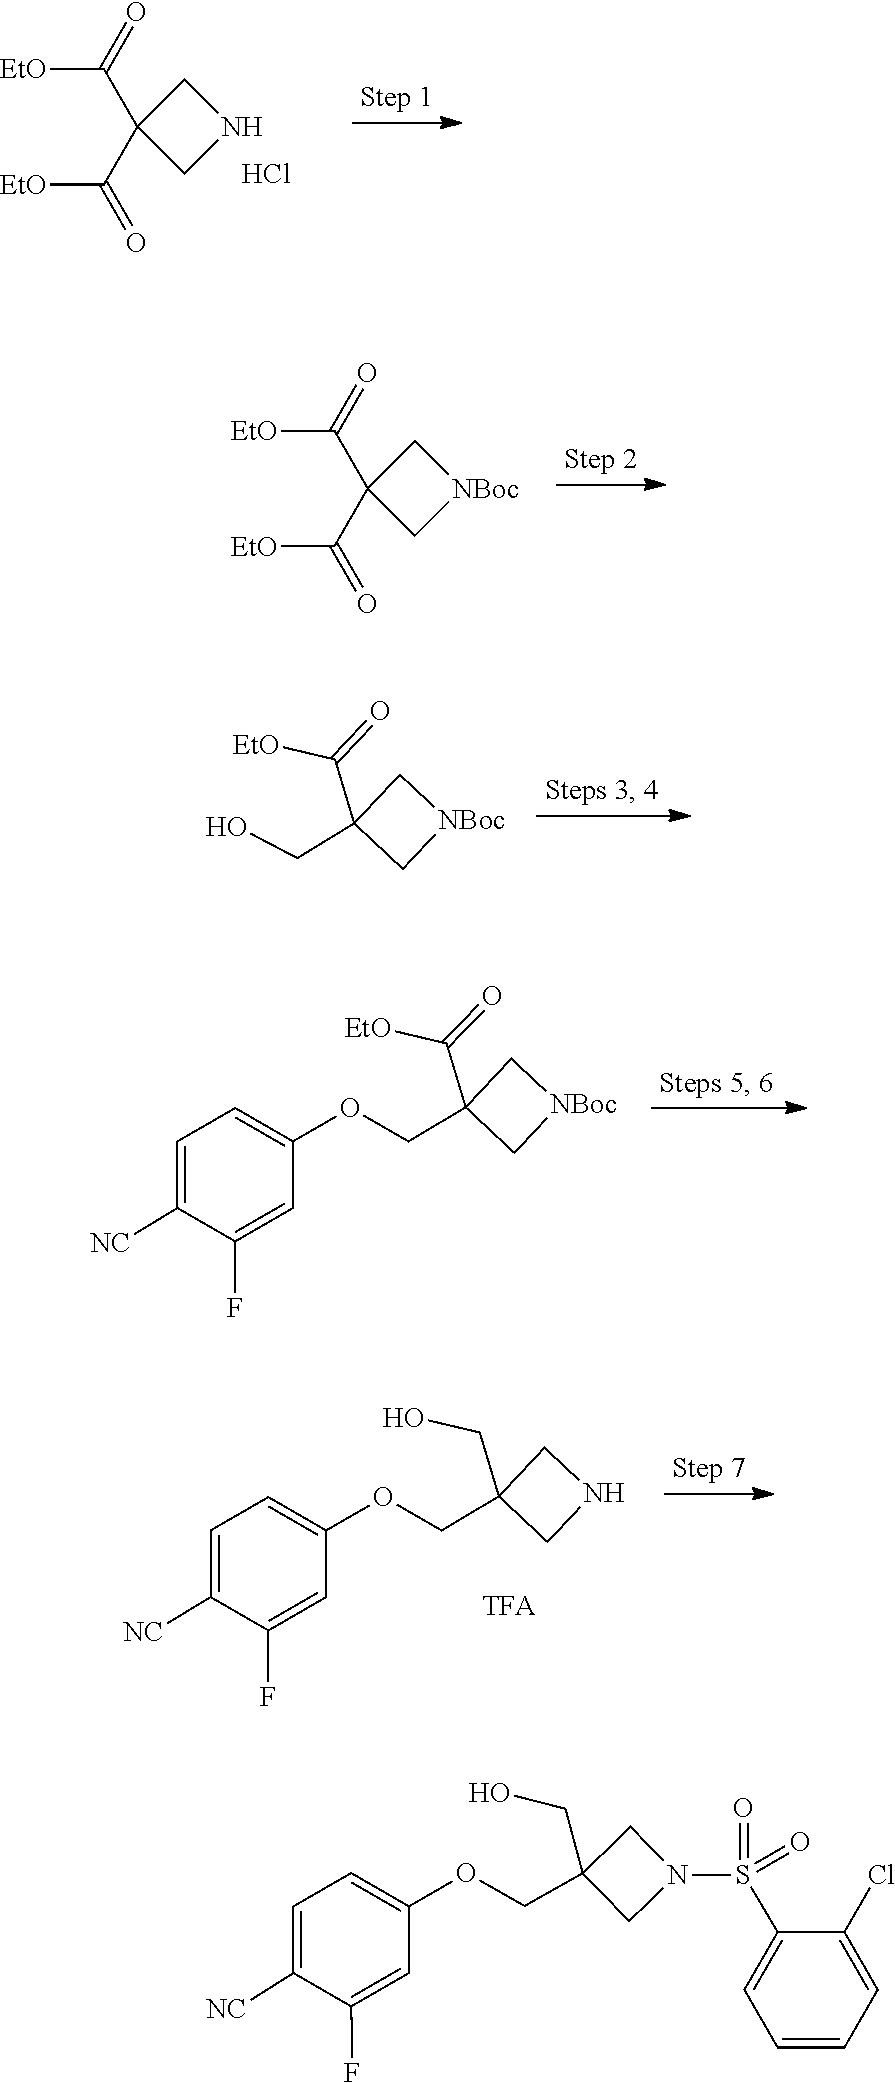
C([EtO])(=O)C1(C(=O)[EtO])CNC1.Cl.C([EtO])(=O)C1(C(=O)[EtO])C[NBoc]C1.C(C1(C(=O)[EtO])C[NBoc]C1)O.O(CC1(C(=O)[EtO])C[NBoc]C1)C1=CC=C([NC])C(F)=C1.O(CC1(CO)CNC1)C1=CC=C([NC])C(F)=C1.[TFA].O=S(=O)(N1CC(COC2=CC=C([NC])C(F)=C2)(CO)C1)C1=CC=CC=C1Cl
